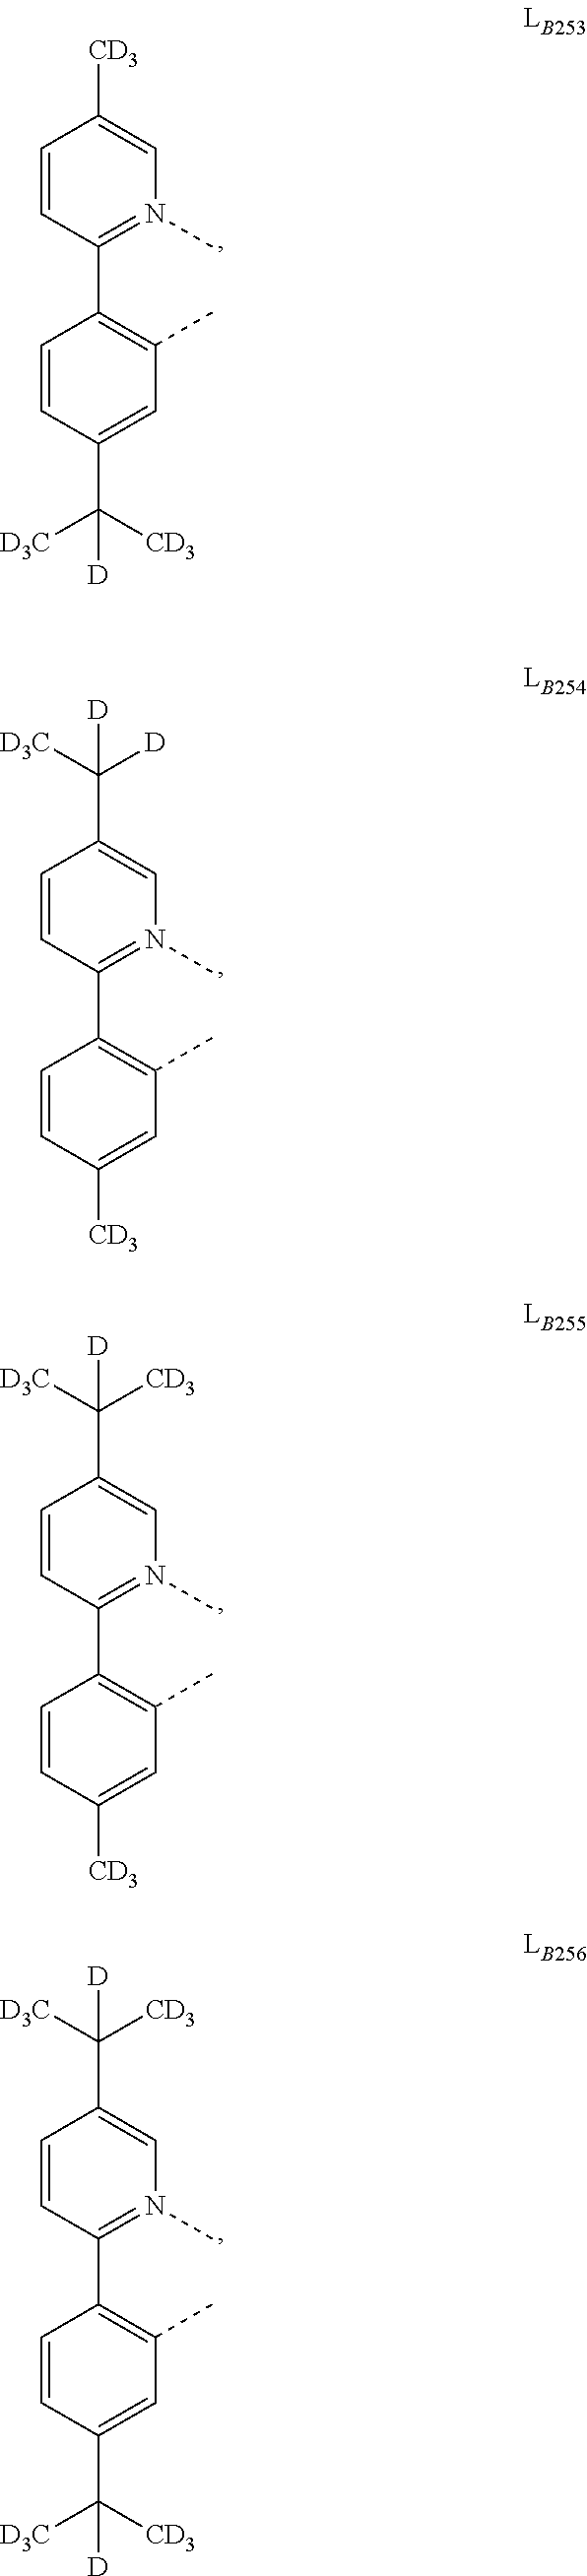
C1(C2=C(C)C=C(C([CD3])([D3C])[D])C=C2)=N(C)C=C([CD3])C=C1.C1(C2=C(C)C=C([CD3])C=C2)=N(C)C=C(C([D])([D3C])[D])C=C1.C1(C2=C(C)C=C([CD3])C=C2)=N(C)C=C(C([CD3])([D3C])[D])C=C1.C1(C2=C(C)C=C(C([CD3])([D3C])[D])C=C2)=N(C)C=C(C([CD3])([D3C])[D])C=C1
